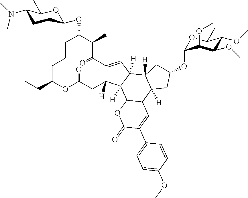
C12=CC3([H])C([H])(C1([H])CC(=O)OC(CC)CCCC(OC1CCC(N(C)C)C(C)O1)C(C)C2=O)C1C(C2([H])C3([H])CC(OC3OC(C)C(OC)C(OC)C3OC)C2)C=C(C2=CC=C(OC)C=C2)C(=O)O1
